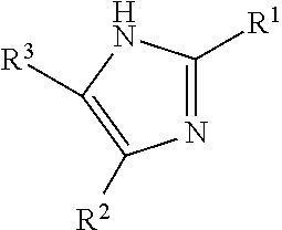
N1=C([R1])NC([R3])=C1[R2]
